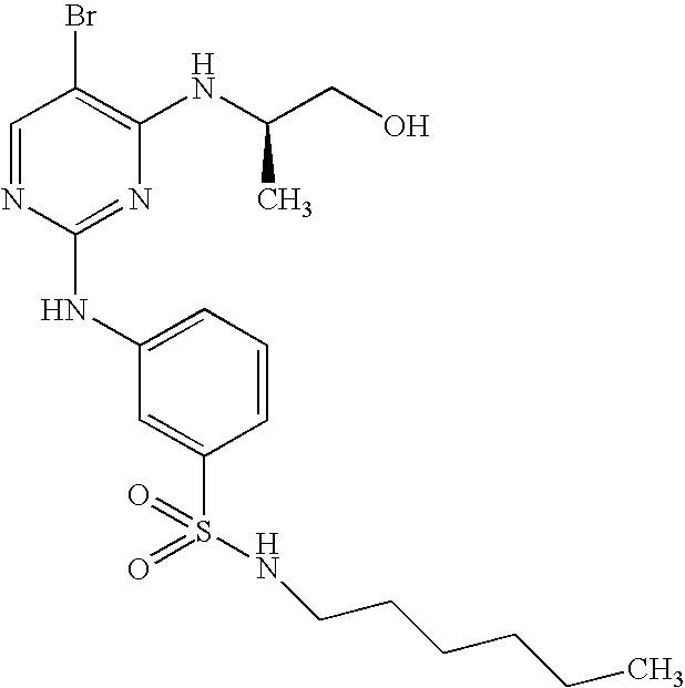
C1=NC(NC2=CC=CC(S(=O)(=O)NCCCCCC)=C2)=NC(NC(CO)C)=C1Br
